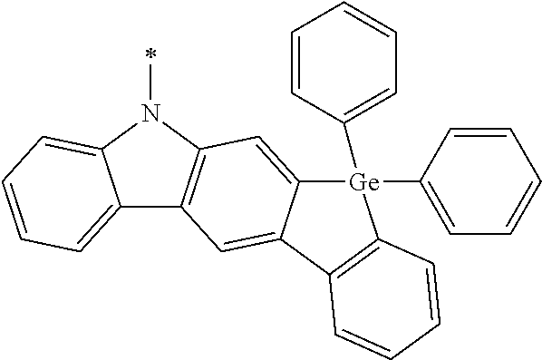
C12=CC=CC=C1N(C)C1=C2C=C2C(=C1)[Ge](C1=CC=CC=C1)(C1=CC=CC=C1)C1=C2C=CC=C1
